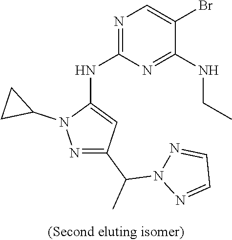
C1(C(C)N2N=CC=N2)=NN(C2CC2)C(NC2=NC=C(Br)C(NCC)=N2)=C1
